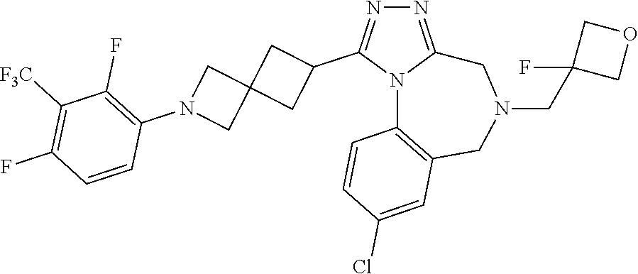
N1=C2N(C(C3CC4(C3)CN(C3=C(F)C([F3C])=C(F)C=C3)C4)=N1)C1=C(CN(CC3(F)COC3)C2)C=C(Cl)C=C1
